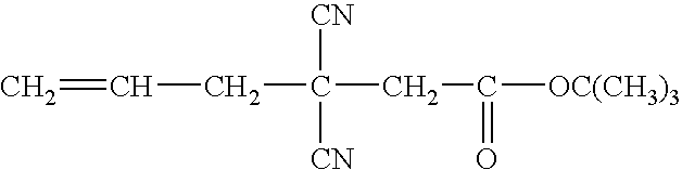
C=CCC([CN])([CN])CC(=O)[OC(CH3)3]
